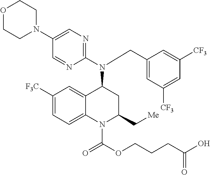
C1([F3C])=CC=C2C(=C1)C(N(C1=NC=C(N3CCOCC3)C=N1)CC1=CC([CF3])=CC([CF3])=C1)CC(C[Me])N2C(OCCCC(O)=O)=O
